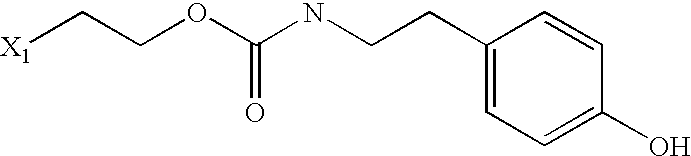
[X1]CCOC(NCCC1=CC=C(O)C=C1)=O
